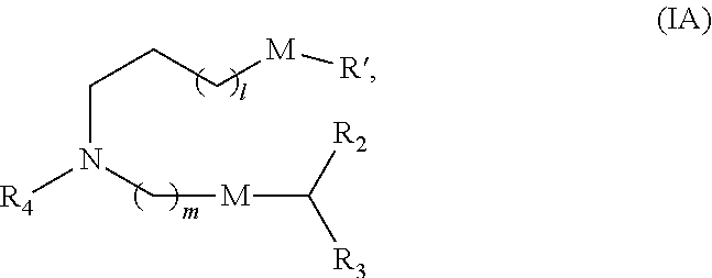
C(N(C[M]C([R3])[R2])[R4])CC[M][R]
